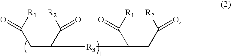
C([R1])(CC(C([R2])=O)[R3]C(C([R1])=O)CC([R2])=O)=O
